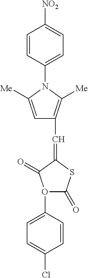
C1=C(O2C(=O)SC(=CC3=C([Me])N(C4=CC=C([NO2])C=C4)C([Me])=C3)C2=O)C=CC(Cl)=C1
